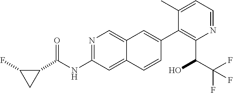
N1=C(NC(C2CC2F)=O)C=C2C(=C1)C=C(C1=C(C(C(F)(F)F)O)N=CC=C1C)C=C2
